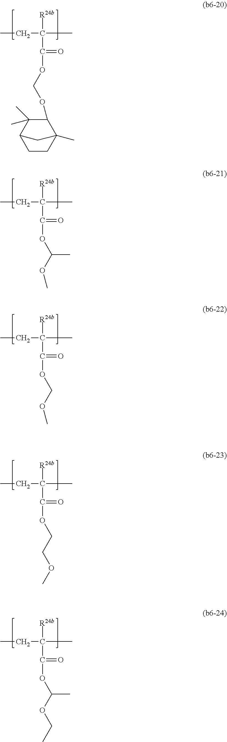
CCC([R24b])(C)C(=O)OC(OC)C.CCC([R24b])(C)C(=O)OCOC1C(C)(C)C2CCC1(C)C2.CCC([R24b])(C)C(=O)OCOC.CCC([R24b])(C)C(=O)OCCOC.CCC([R24b])(C)C(=O)OC(OCC)C
